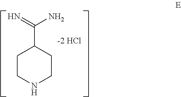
N=C(N)C1CCNCC1
